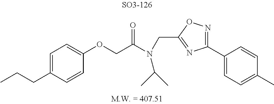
C1(OCC(N(C(C)C)CC2=NC(C3=CC=C(C)C=C3)=NO2)=O)=CC=C(CCC)C=C1
